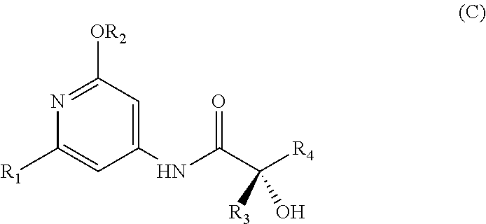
C1(NC(C([R4])([R3])O)=O)=CC([OR2])=NC([R1])=C1
